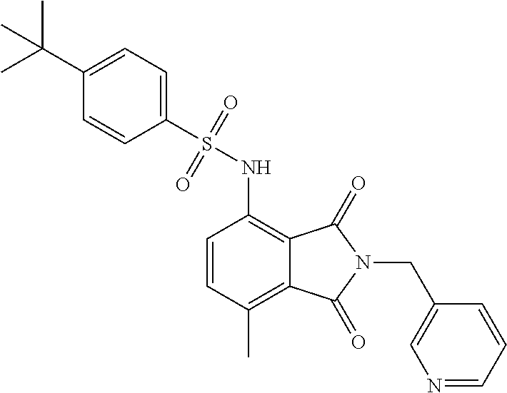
C1(C(C)(C)C)=CC=C(S(=O)(=O)NC2=C3C(=C(C)C=C2)C(=O)N(CC2=CN=CC=C2)C3=O)C=C1
